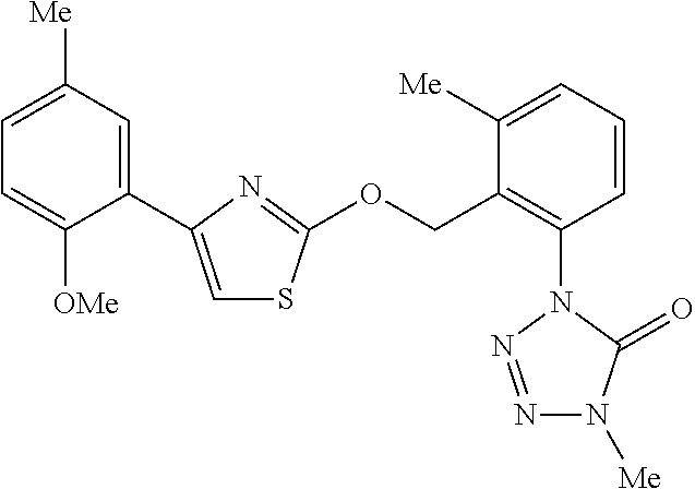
C1(C2=CSC(OCC3=C(N4C(=O)N([Me])N=N4)C=CC=C3[Me])=N2)=CC([Me])=CC=C1[OMe]
